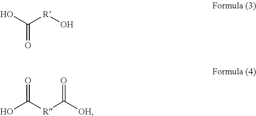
OC([R]O)=O.OC([R]C([OH])=O)=O
